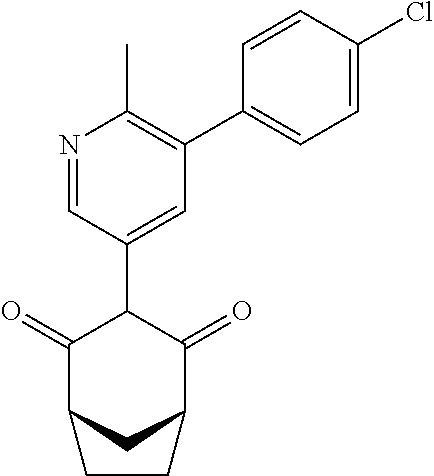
C1(=O)C2CC(C(=O)C1C1=CC(C3=CC=C(Cl)C=C3)=C(C)N=C1)CC2
